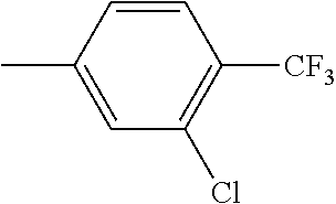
CC1=CC(Cl)=C([CF3])C=C1
